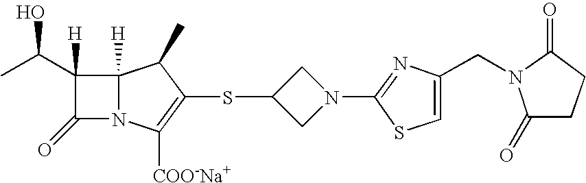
C1(=O)N2C([H])(C1(C(C)O)[H])C(C)C(SC1CN(C3=NC(CN4C(=O)CCC4=O)=CS3)C1)=C2[COO-Na+]
